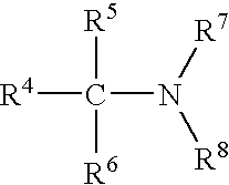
[R4]C([R5])([R6])N([R8])[R7]
